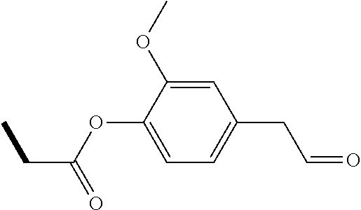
C1(OC)=CC(CC=O)=CC=C1OC(=O)CC
